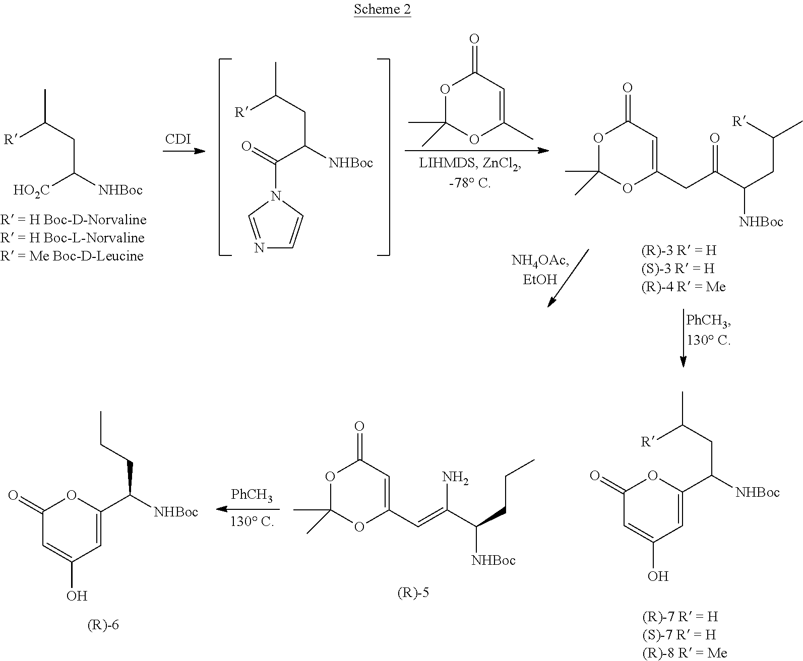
C(C([NHBoc])[HO2C])C(C)[R].[CDI].C(C([NHBoc])C(=O)N1C=NC=C1)C(C)[R].O1C(C)(C)OC(C)=CC1=O.O1C(C)(C)OC(CC(=O)C([NHBoc])CC([R])C)=CC1=O.C(C([NHBoc])C1=CC(O)=CC(=O)O1)C(C)[R].O1C(C)(C)OC(C=C(N)C([NHBoc])CCC)=CC1=O.[PhCH3].C(C([NHBoc])C1=CC(O)=CC(=O)O1)CC
